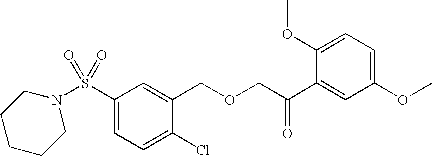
S(C1=CC=C(Cl)C(COCC(C2=CC(OC)=CC=C2OC)=O)=C1)(=O)(=O)N1CCCCC1
